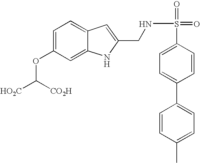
C1=C(OC([HO2C])[CO2H])C=C2C(=C1)C=C(CNS(=O)(C1=CC=C(C3=CC=C(C)C=C3)C=C1)=O)N2
